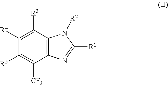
C1([R4])=C([R3])C2=C(C([CF3])=C1[R5])N=C([R1])N2[R2]
